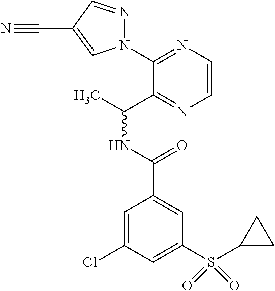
C1(N2N=CC(C#N)=C2)=NC=CN=C1C(C)NC(=O)C1=CC(S(C2CC2)(=O)=O)=CC(Cl)=C1
